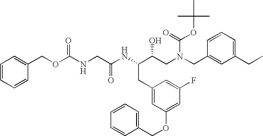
C1=CC=CC(COC(NCC(NC(C(CN(CC2=CC(CC)=CC=C2)C(=O)OC(C)(C)C)O)CC2=CC(OCC3=CC=CC=C3)=CC(F)=C2)=O)=O)=C1
